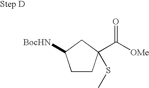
C1CC(C([OMe])=O)(SC)CC1[BocHN]
